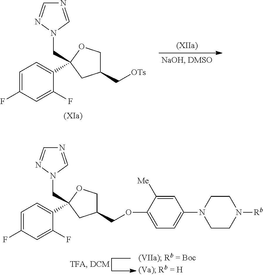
C1=C(F)C=C(F)C(C2(CN3C=NC=N3)CC(C[OTs])CO2)=C1.C1=C(F)C=C(F)C(C2(CN3C=NC=N3)CC(COC3=CC=C(N4CCN([Rb])CC4)C=C3[Me])CO2)=C1
